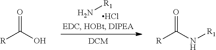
[R1]N.Cl.O=C(O)[R].O=C(N[R1])[R]
